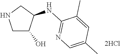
C1C(O)C(NC2=NC=C(C)C=C2C)CN1
